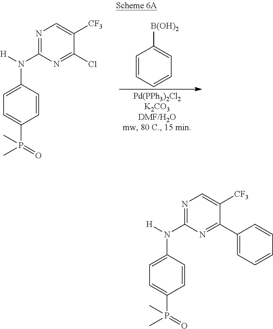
N1=C(N([H])C2=CC=C(P(=O)(C)C)C=C2)N=C(C2=CC=CC=C2)C([CF3])=C1.N1=C(N([H])C2=CC=C(P(=O)(C)C)C=C2)N=C(Cl)C([CF3])=C1.C1=CC=CC=C1[B(OH)2]
